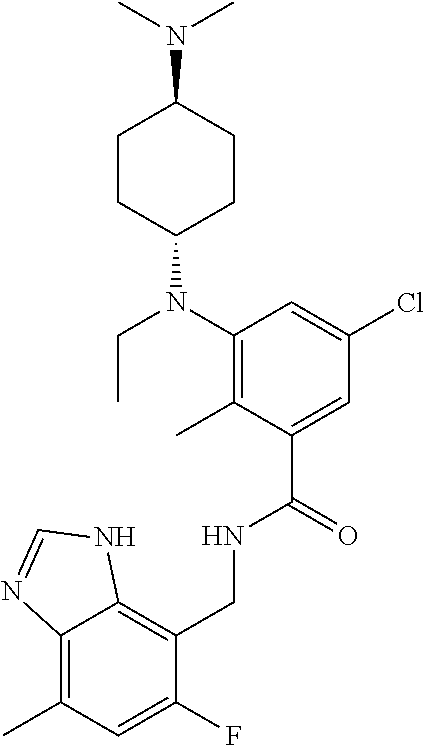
C1(CNC(C2=CC(Cl)=CC(N(C3CCC(N(C)C)CC3)CC)=C2C)=O)=C2C(=C(C)C=C1F)N=CN2
